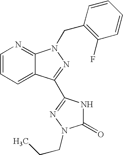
C1=CC=C2C(=N1)N(CC1=C(F)C=CC=C1)N=C2C1=NN(CCC)C(=O)N1
